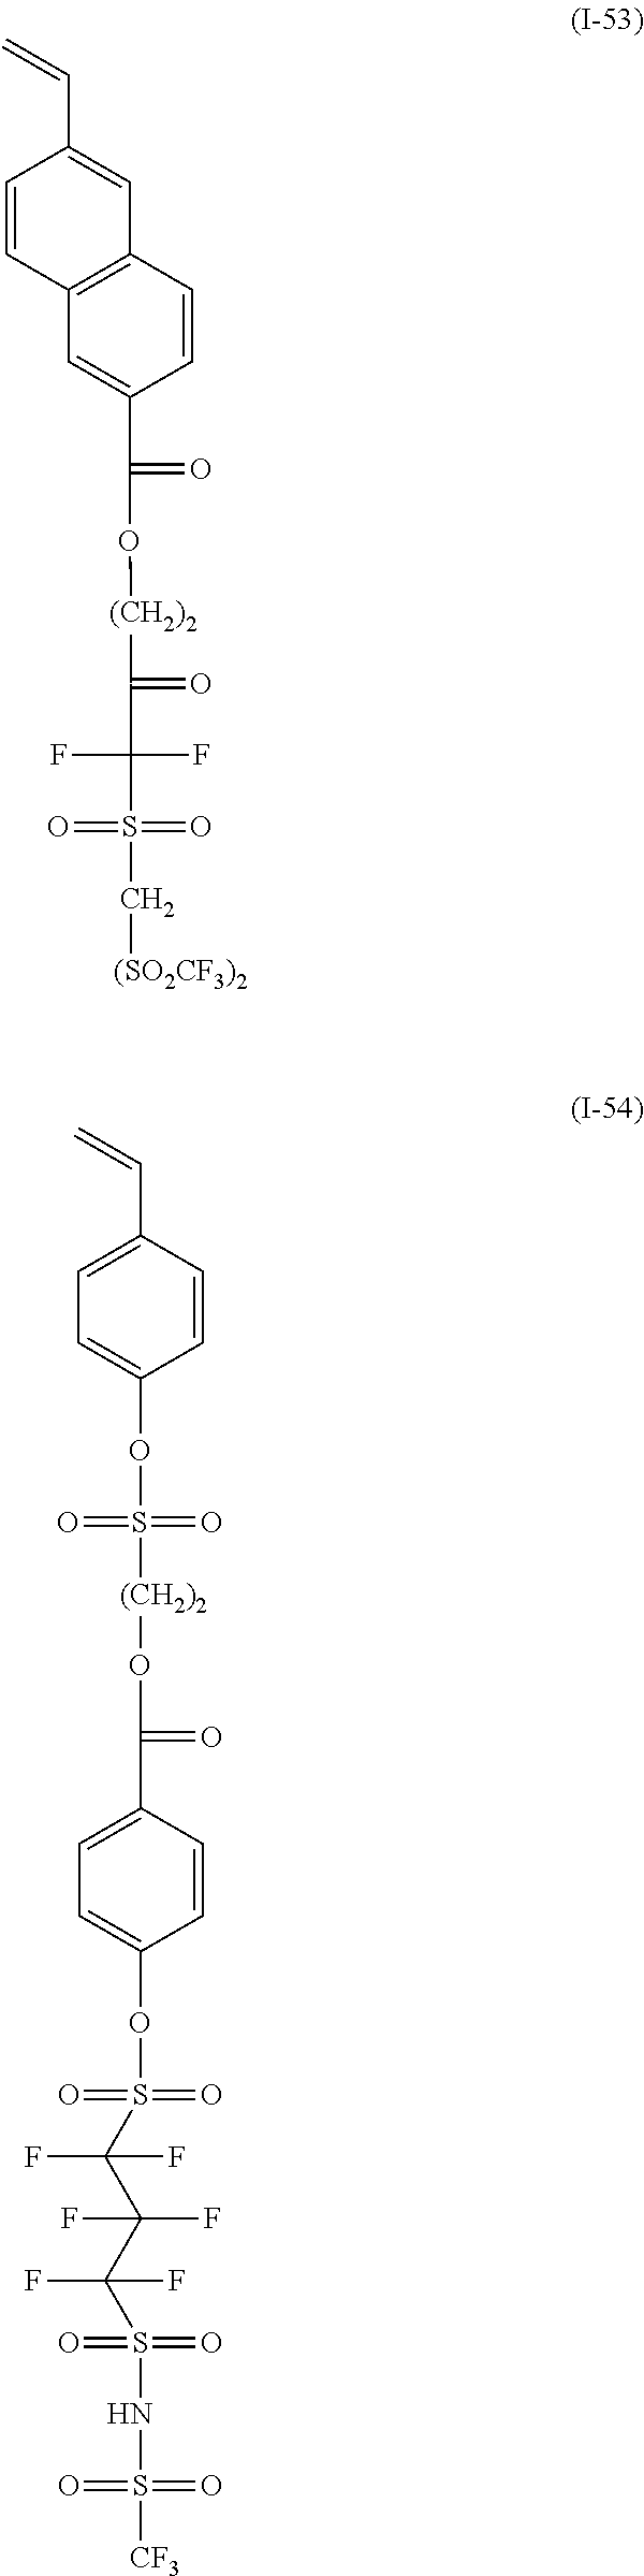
C=CC1=CC2=C(C=C1)C=C(C(=O)O[(CH2)2]C(=O)C(F)(F)S(=O)(=O)C[(SO2CF3)2])C=C2.C=CC1=CC=C(OS([(CH2)2]OC(=O)C2=CC=C(OS(=O)(=O)C(C(C(F)(F)S(=O)(=O)NS(=O)(=O)[CF3])(F)F)(F)F)C=C2)(=O)=O)C=C1
